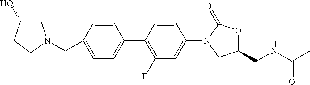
C1(CN2CC(O)CC2)=CC=C(C2=C(F)C=C(N3CC(CNC(=O)C)OC3=O)C=C2)C=C1
